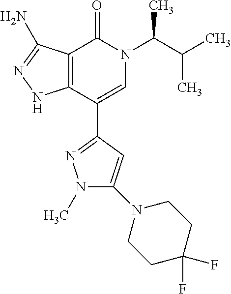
C12=C(C(C3=NN(C)C(N4CCC(F)(F)CC4)=C3)=CN(C(C(C)C)C)C1=O)NN=C2N
